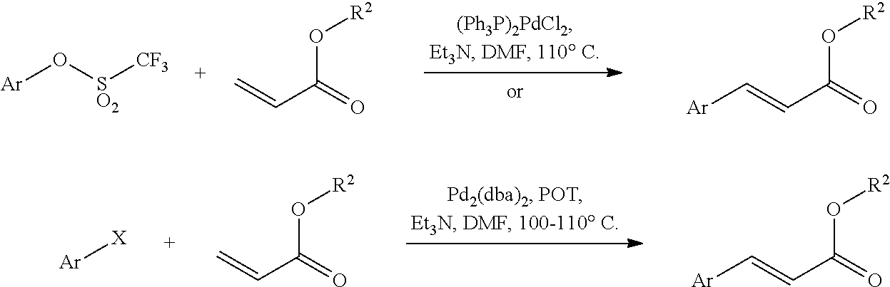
[Ar]O[SO2][CF3].C=CC(=O)O[R2].C(=CC(=O)O[R2])[Ar].C=CC(=O)O[R2].[Ar][X].C(=CC(=O)O[R2])[Ar]
